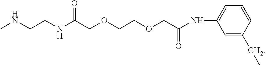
CNCCNC(COCCOCC(NC1=CC=CC(CC)=C1)=O)=O
